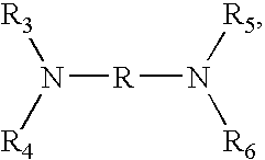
N([R]N([R6])[R5])([R3])[R4]
